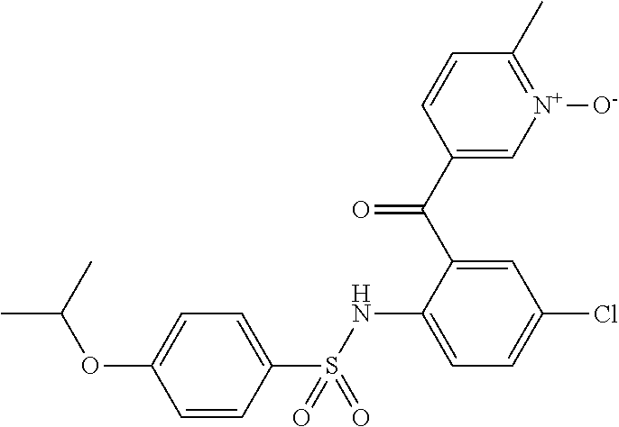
C1=CC(S(NC2=CC=C(Cl)C=C2C(C2=C[N+]([O-])=C(C)C=C2)=O)(=O)=O)=CC=C1OC(C)C
